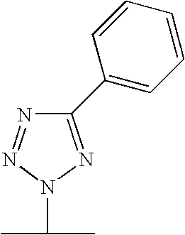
C1(C2=CC=CC=C2)=NN(C(C)C)N=N1
